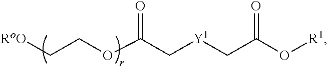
[RoO]CCOC(C[Y1]CC(O[R1])=O)=O
